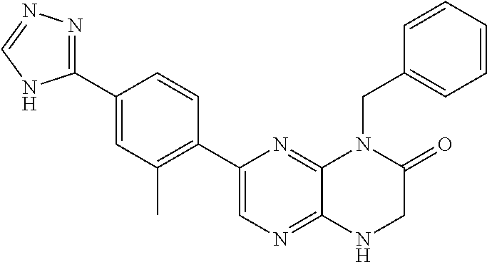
C12=NC=C(C3=C(C)C=C(C4=NN=CN4)C=C3)N=C1N(CC1=CC=CC=C1)C(=O)CN2
